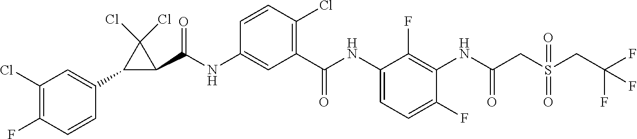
C1(C(NC2=CC(C(NC3=CC=C(F)C(NC(=O)CS(=O)(CC(F)(F)F)=O)=C3F)=O)=C(Cl)C=C2)=O)C(Cl)(Cl)C1C1=CC(Cl)=C(F)C=C1
